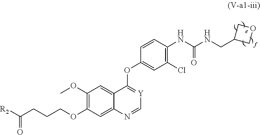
C1(OC)=C(OCCCC(=O)[R2])C=C2C(=C1)C(OC1=CC(Cl)=C(NC(NCC3COC3)=O)C=C1)=[Y]C=N2
